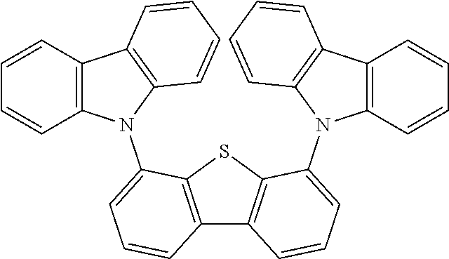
C12=C(SC3=C1C=CC=C3N1C3=C(C4=C1C=CC=C4)C=CC=C3)C(N1C3=C(C=CC=C3)C3=C1C=CC=C3)=CC=C2
